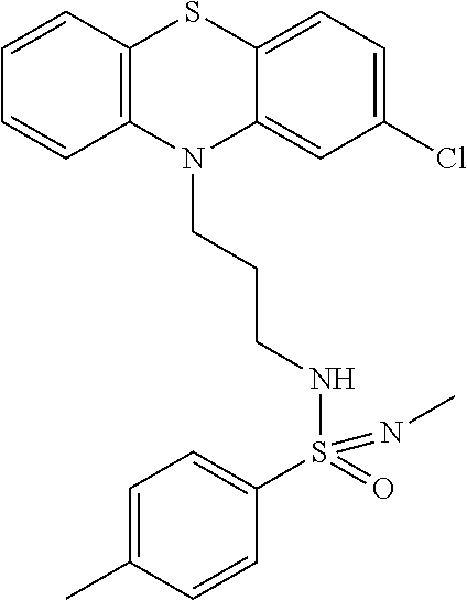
C1=CC2=C(C=C1)N(CCCNS(C1=CC=C(C)C=C1)(=O)=NC)C1=CC(Cl)=CC=C1S2
